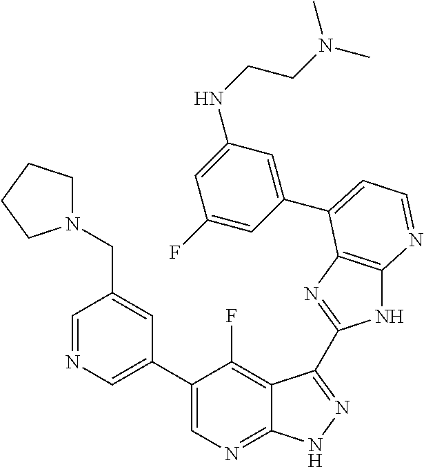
C1=NC=C(C2=CN=C3C(=C2F)C(C2=NC4=C(N2)N=CC=C4C2=CC(NCCN(C)C)=CC(F)=C2)=NN3)C=C1CN1CCCC1
